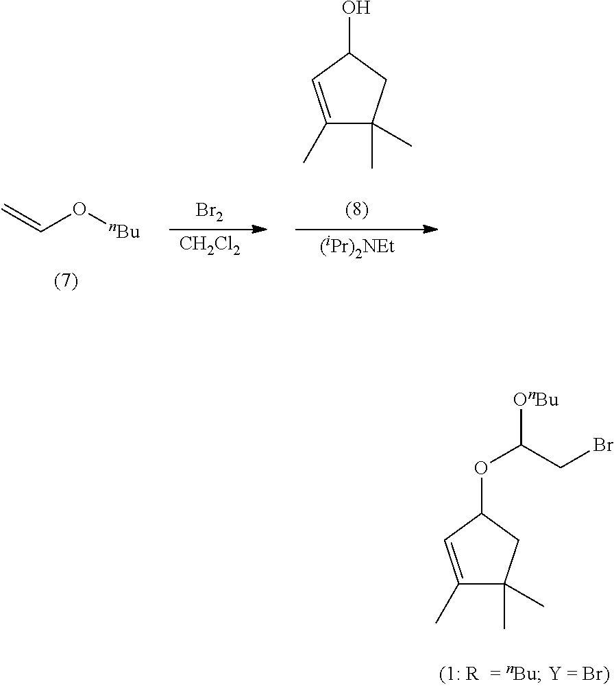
[Br2].[CH2Cl2].C=CO[nBu].C1(C)=CC(O)CC1(C)C.[(iPr)2NEt].C1(C)=CC(OC(CBr)[OnBu])CC1(C)C
